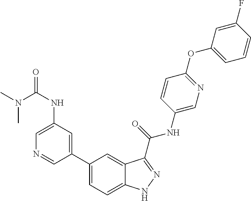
C1(NC(=O)N(C)C)=CN=CC(C2=CC=C3C(=C2)C(C(NC2=CN=C(OC4=CC=CC(F)=C4)C=C2)=O)=NN3)=C1
